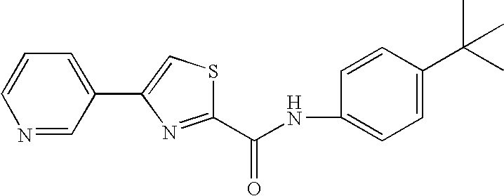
C1=CC=C(C2=CSC(C(NC3=CC=C(C(C)(C)C)C=C3)=O)=N2)C=N1
